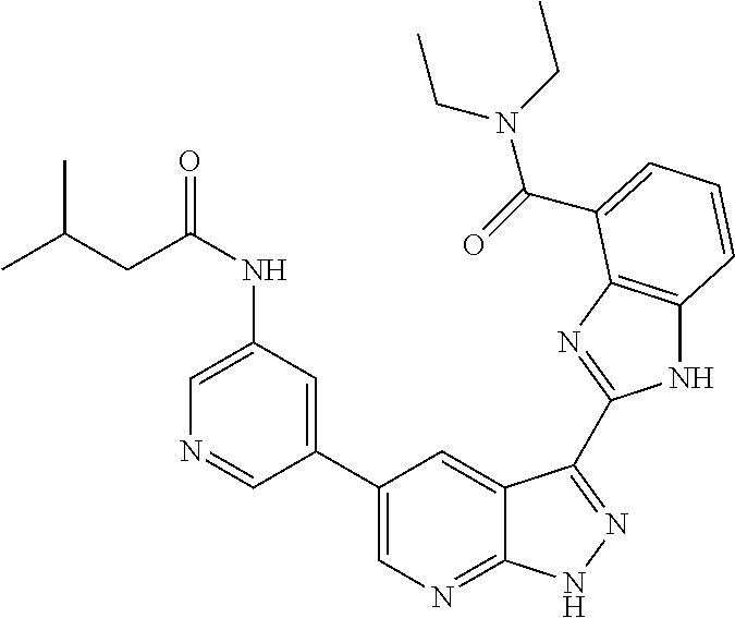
C1(C2=CN=C3C(=C2)C(C2=NC4=C(N2)C=CC=C4C(=O)N(CC)CC)=NN3)=CC(NC(=O)CC(C)C)=CN=C1
